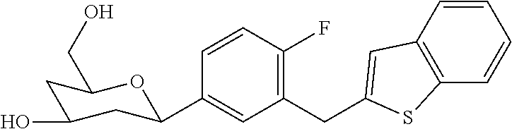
C1(CC2=CC3=C(C=CC=C3)S2)=C(F)C=CC(C2CC(O)CC(CO)O2)=C1
